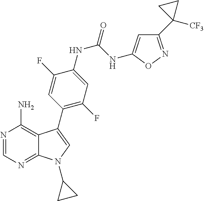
N1=CN=C2C(=C1N)C(C1=C(F)C=C(NC(NC3=CC(C4([CF3])CC4)=NO3)=O)C(F)=C1)=CN2C1CC1
